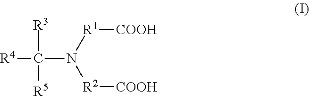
[R4]C(N([R1][COOH])[R2][COOH])([R3])[R5]
